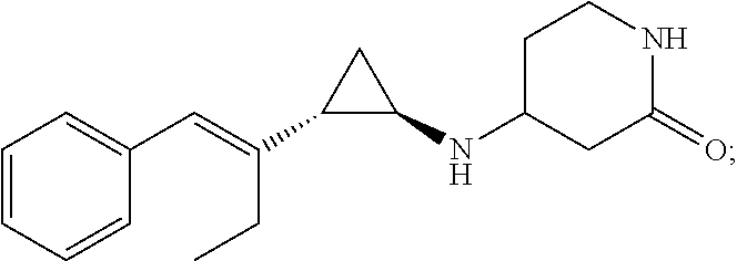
C1(C=C(CC)C2C(NC3CC(=O)NCC3)C2)=CC=CC=C1
